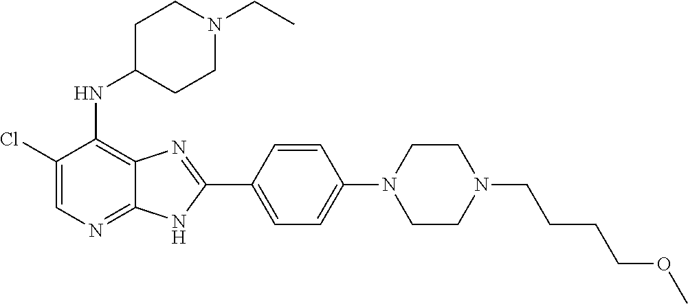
ClC1=CN=C2C(=C1NC1CCN(CC)CC1)N=C(C1=CC=C(N3CCN(CCCCOC)CC3)C=C1)N2
